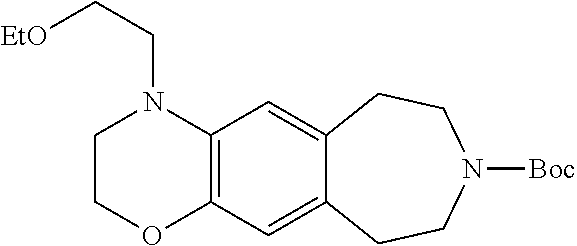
C12=C(C=C3C(=C1)CCN([Boc])CC3)N(CC[EtO])CCO2
